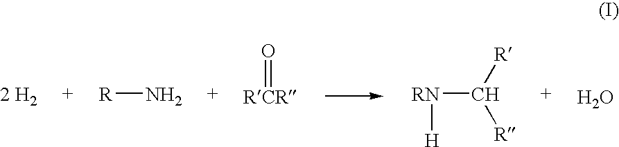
[2 H2].[R]N.[RCR]=O.[RN](C([R])[R])[H].O
